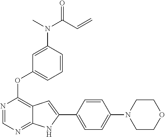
C1COCCN1C1=CC=C(C2=CC3=C(OC4=CC=CC(N(C(C=C)=O)C)=C4)N=CN=C3N2)C=C1
